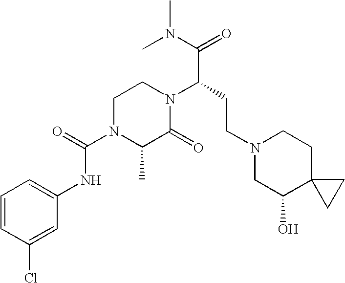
N(C(C(CCN1CC(O)C2(CC1)CC2)N1CCN(C(=O)NC2=CC=CC(Cl)=C2)C(C)C1=O)=O)(C)C
